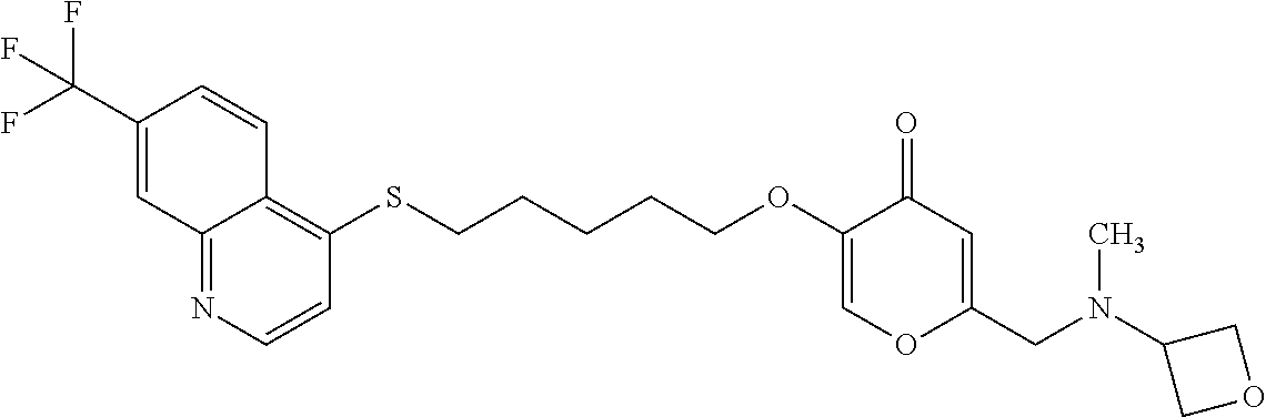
C12=NC=CC(SCCCCCOC3=COC(CN(C4COC4)C)=CC3=O)=C1C=CC(C(F)(F)F)=C2
